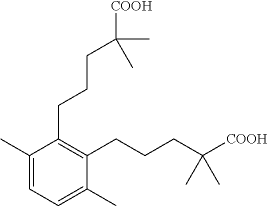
C1(CCCC([COOH])(C)C)=C(CCCC([COOH])(C)C)C(C)=CC=C1C
